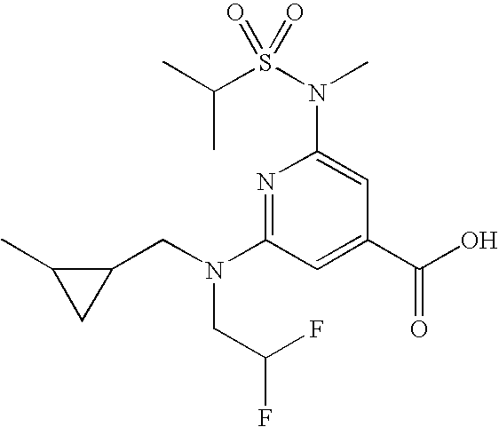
N1=C(N(CC2C(C)C2)CC(F)F)C=C(C(O)=O)C=C1N(C)S(C(C)C)(=O)=O
